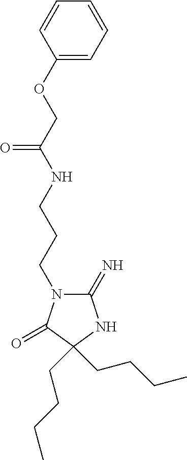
C1(=N)N(CCCNC(COC2=CC=CC=C2)=O)C(=O)C(CCCC)(CCCC)N1
